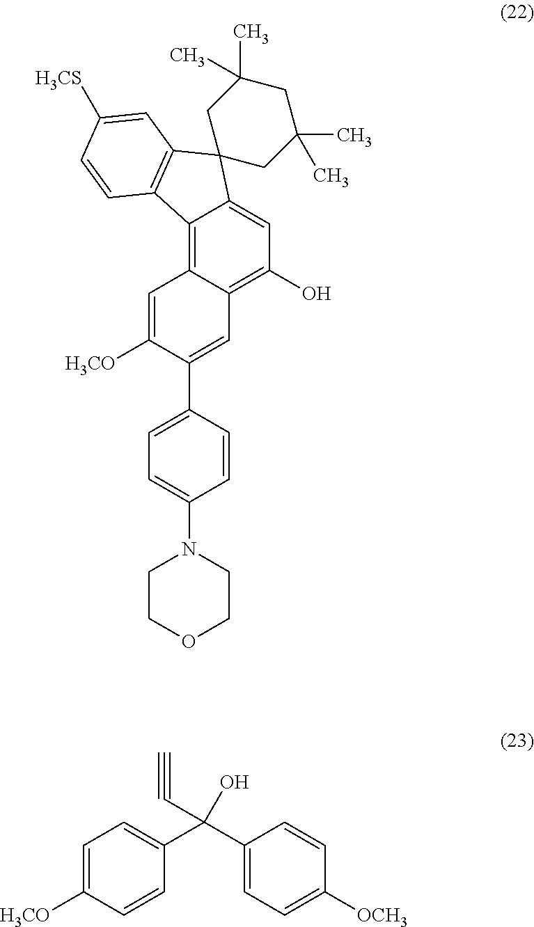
C12=C3C(=C(O)C=C1C1(C4=C2C=CC([H3CS])=C4)CC(C)(C)CC(C)(C)C1)C=C(C1=CC=C(N2CCOCC2)C=C1)C([H3CO])=C3.C1=C([H3CO])C=CC(C(C2=CC=C([OCH3])C=C2)(O)C#C)=C1
